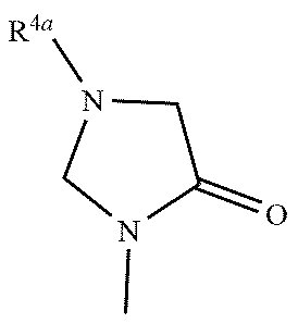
N1(C)C(=O)CN([R4a])C1
